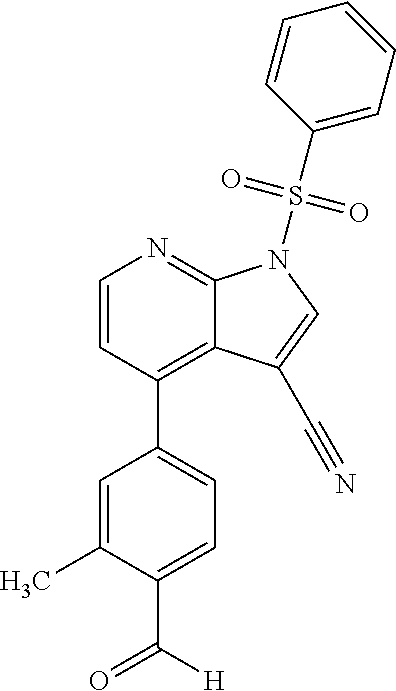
C1=CC(C2=CC=C(C([H])=O)C(C)=C2)=C2C(=N1)N(S(C1=CC=CC=C1)(=O)=O)C=C2C#N
